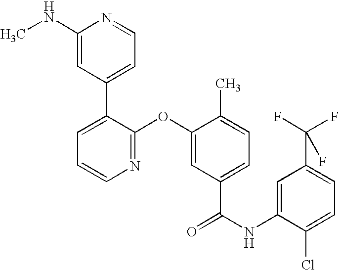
N1=C(OC2=CC(C(NC3=CC(C(F)(F)F)=CC=C3Cl)=O)=CC=C2C)C(C2=CC=NC(NC)=C2)=CC=C1
